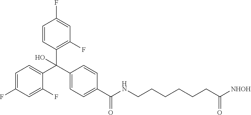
C1(F)=CC=C(C(C2=CC=C(C(NCCCCCCC([NHOH])=O)=O)C=C2)(C2=C(F)C=C(F)C=C2)O)C(F)=C1
